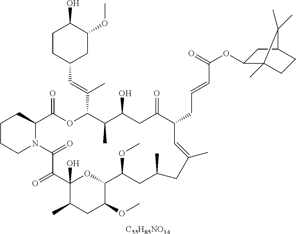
[C55H85NO14].C1CCN2C(C1)C(=O)OC(C(=CC1CC(OC)C(O)CC1)C)C(C)C(O)CC(=O)C(CC=CC(OC1C3(C)CCC(C1)C3(C)C)=O)C=C(C)CC(C)CC(OC)C1OC(O)(C(=O)C2=O)C(C)CC1OC
